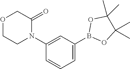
O1CCN(C2=CC(B3OC(C)(C)C(C)(C)O3)=CC=C2)C(=O)C1
